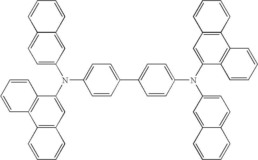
C1(C2=CC=C(N(C3=CC4=C(C5=C3C=CC=C5)C=CC=C4)C3=CC=C4C(=C3)C=CC=C4)C=C2)=CC=C(N(C2=CC3=C(C4=C2C=CC=C4)C=CC=C3)C2=CC=C3C(=C2)C=CC=C3)C=C1
